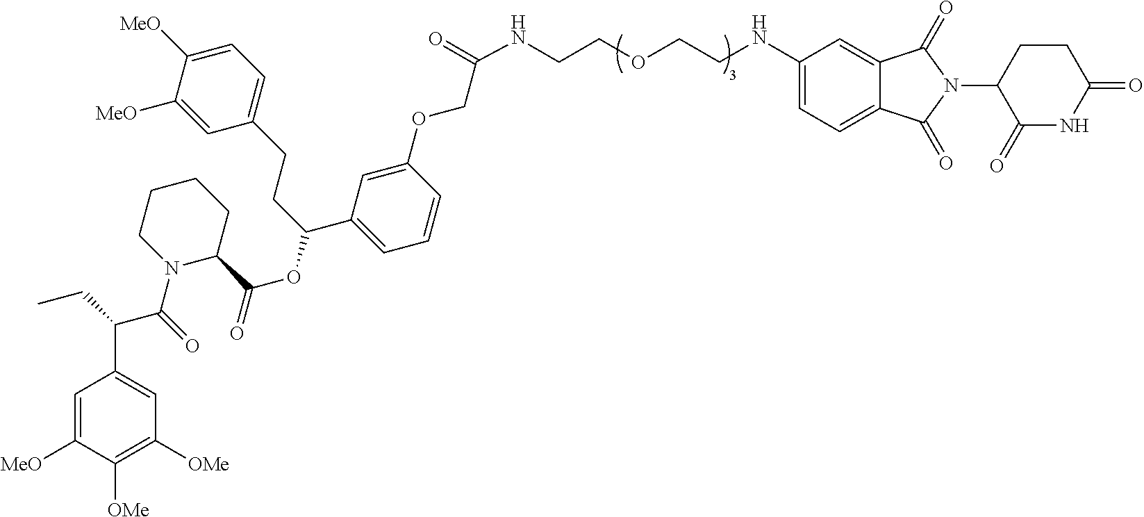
C1=C([MeO])C([OMe])=C([OMe])C=C1C(CC)C(=O)N1CCCCC1C(OC(CCC1=CC=C([MeO])C([MeO])=C1)C1=CC=CC(OCC(NCCOCCNC2=CC=C3C(=C2)C(=O)N(C2CCC(=O)NC2=O)C3=O)=O)=C1)=O
